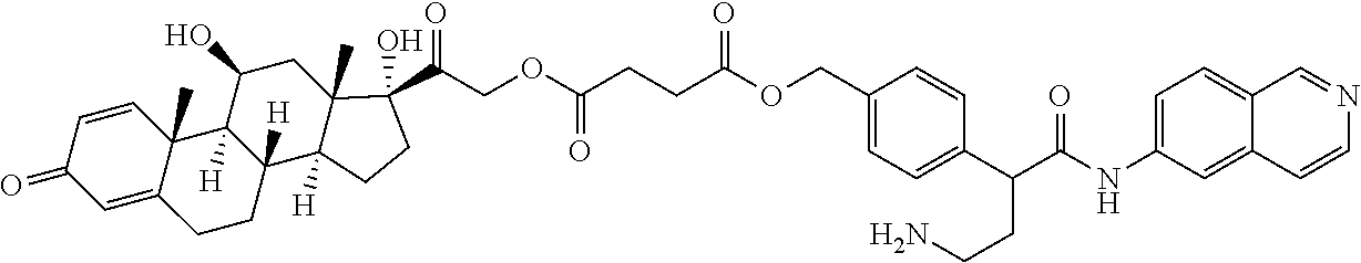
C(CC(OCC1=CC=C(C(C(NC2=CC=C3C(=C2)C=CN=C3)=O)CCN)C=C1)=O)C(=O)OCC(C1(O)C2(C)C([H])(C3([H])CCC4=CC(=O)C=CC4(C)C3([H])C(O)C2)CC1)=O
